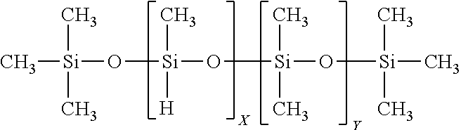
C[Si](O[Si](O[Si](O[Si](C)(C)C)(C)C)(C)[H])(C)C
